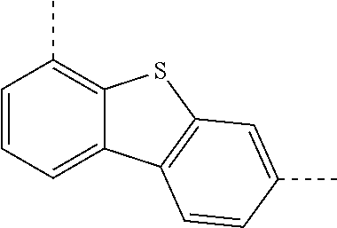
C1=CC=C2C(=C1C)SC1=C2C=CC(C)=C1
